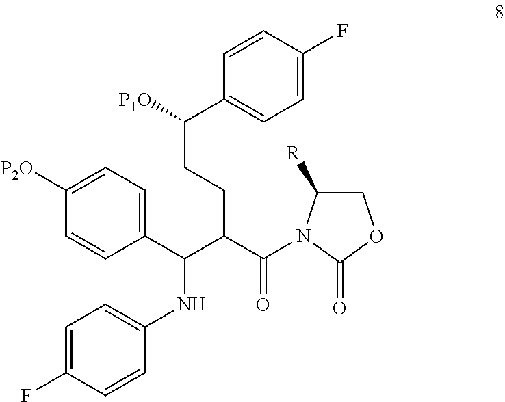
C1(C(C(C(=O)N2C([R])COC2=O)CCC([P1O])C2=CC=C(F)C=C2)NC2=CC=C(F)C=C2)=CC=C([P2O])C=C1
